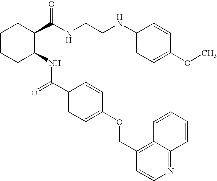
C1CCC(NC(C2=CC=C(OCC3=C4C(=NC=C3)C=CC=C4)C=C2)=O)C(C(NCCNC2=CC=C(OC)C=C2)=O)C1
